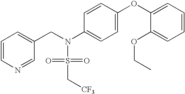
C1=CN=CC(CN(S(=O)(=O)C[CF3])C2=CC=C(OC3=CC=CC=C3OCC)C=C2)=C1
